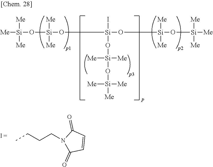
CCCCN1C(=O)C=CC1=O.[Me][Si](O[Si]([Me])([Me])O[Si](I)(O[Si](O[Si]([Me])([Me])[Me])([Me])[Me])O[Si](O[Si]([Me])([Me])[Me])([Me])[Me])([Me])[Me]
